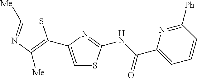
S1C([Me])=NC([Me])=C1C1=CSC(NC(C2=CC=CC([Ph])=N2)=O)=N1
